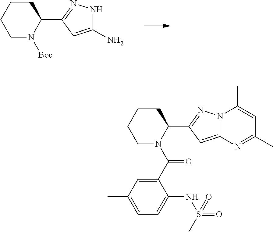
C1CCCN([Boc])C1C1=NNC(N)=C1.C1CCCN(C(C2=CC(C)=CC=C2NS(=O)(C)=O)=O)C1C1=NN2C(=C1)N=C(C)C=C2C
